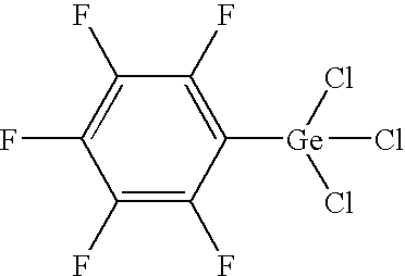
C1(F)=C(F)C([Ge](Cl)(Cl)Cl)=C(F)C(F)=C1F
